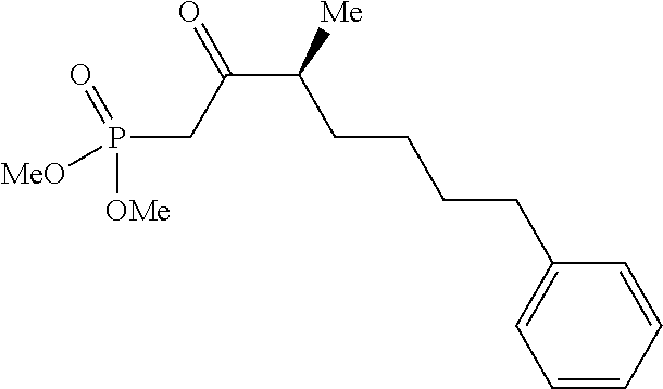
P(CC(C([Me])CCCCC1=CC=CC=C1)=O)([OMe])([MeO])=O
